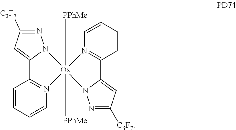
C1=CC=CN2=C1C1=CC([C3F7])=NN1[Os]21([PPhMe])([PPhMe])N2=C(C=CC=C2)C2=CC([C3F7])=NN21
